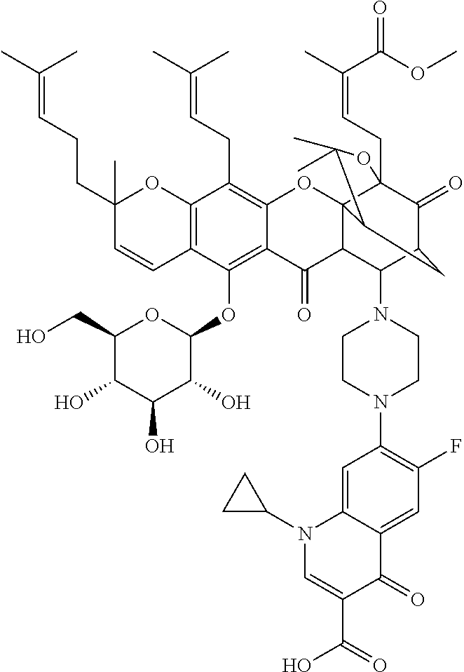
C12=C(C=CC(CCC=C(C)C)(C)O1)C(OC1OC(CO)C(O)C(O)C1O)=C1C(=C2CC=C(C)C)OC23C4(CC=C(C)C(OC)=O)C(=O)C(CC2C(C)(C)O4)C(N2CCN(C4=C(F)C=C5C(=C4)N(C4CC4)C=C(C(=O)O)C5=O)CC2)C3C1=O
